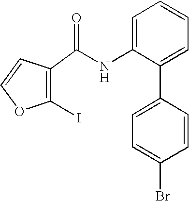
C1(I)=C(C(NC2=CC=CC=C2C2=CC=C(Br)C=C2)=O)C=CO1
